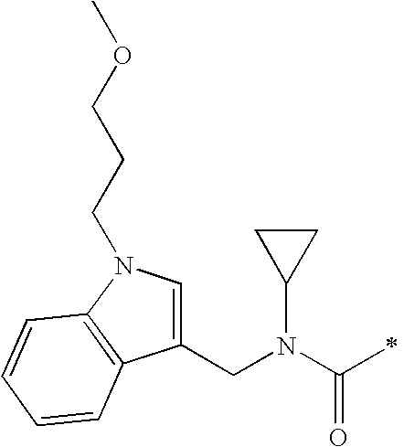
C1(CN(C(=O)C)C2CC2)=CN(CCCOC)C2=C1C=CC=C2
